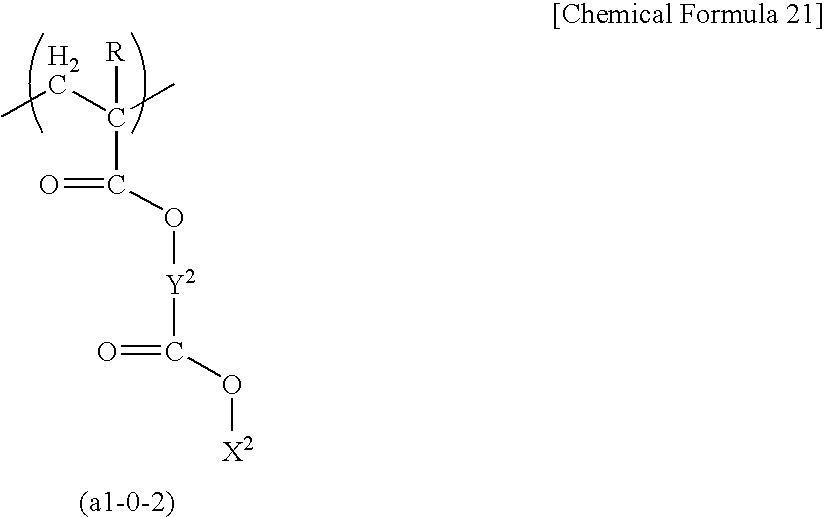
CCC(C)([R])C(O[Y2]C(=O)O[X2])=O
